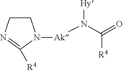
C1CN=C([R4])N1[Ak]N(C(=O)[R4])[Hy]
